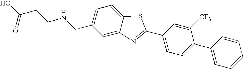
OC(CCNCC1=CC=C2C(=C1)N=C(C1=CC=C(C3=CC=CC=C3)C([CF3])=C1)S2)=O
